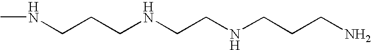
N(CCCNCCNCCCN)C
